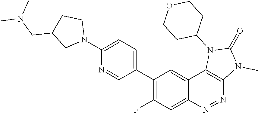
C1(C2=C(F)C=C3C(=C2)C2=C(N=N3)N(C)C(=O)N2C2CCOCC2)=CC=C(N2CCC(CN(C)C)C2)N=C1
